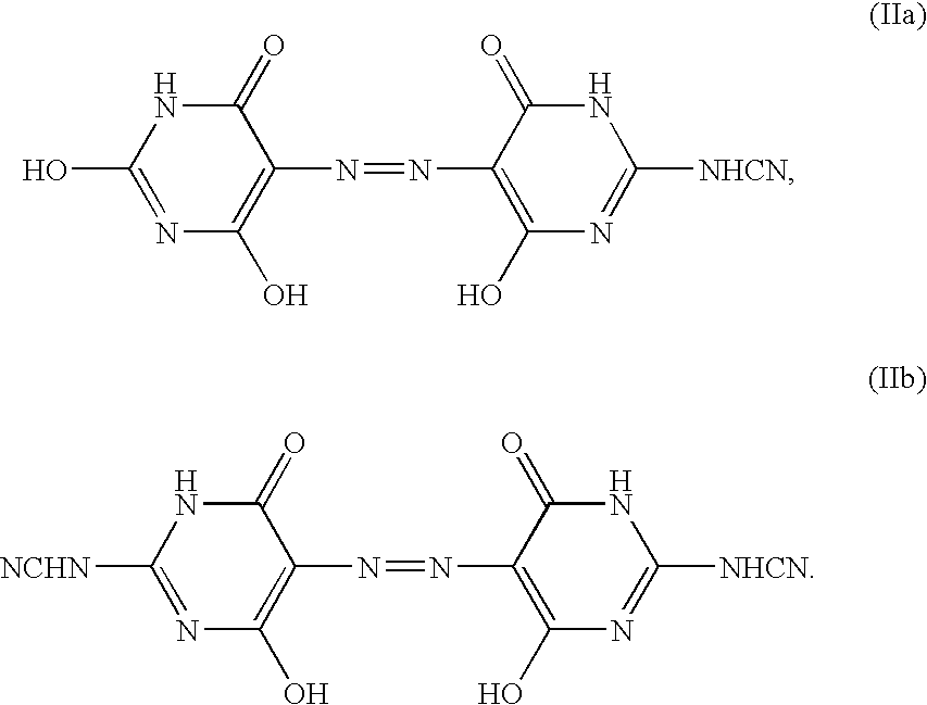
N1=C(O)NC(=O)C(N=NC2=C(O)N=C([NHCN])NC2=O)=C1O.N1=C([NCHN])NC(=O)C(N=NC2=C(O)N=C([NHCN])NC2=O)=C1O
